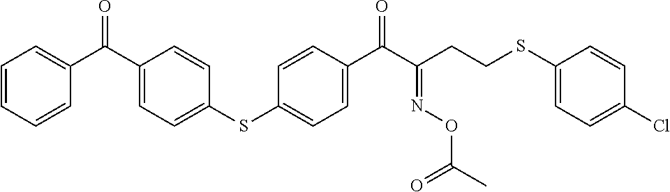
C1=CC=CC(C(C2=CC=C(SC3=CC=C(C(=O)C(CCSC4=CC=C(Cl)C=C4)=NOC(=O)C)C=C3)C=C2)=O)=C1
